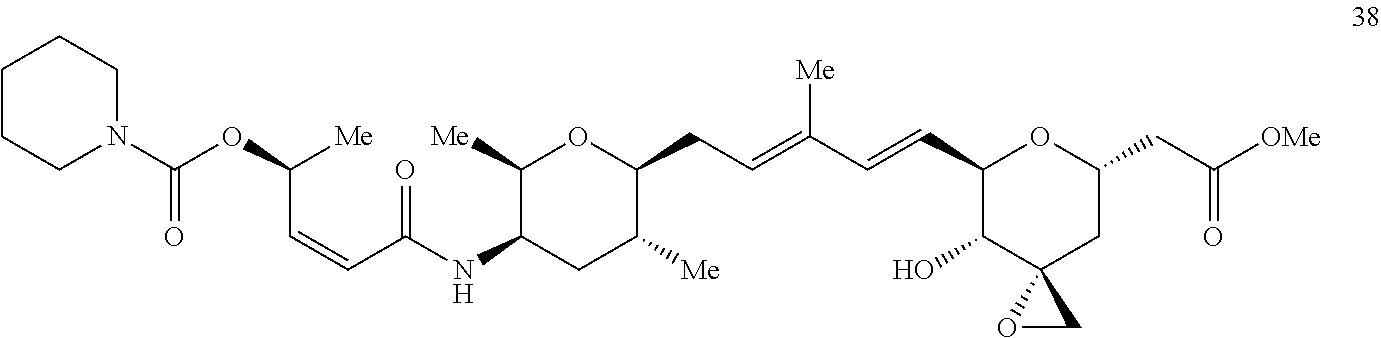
N(C1C([Me])OC(CC=C(C=CC2C(O)C3(CC(CC([OMe])=O)O2)OC3)[Me])C([Me])C1)C(=O)C=CC(OC(N1CCCCC1)=O)[Me]
